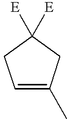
C1=C(C)CC([E])([E])C1
